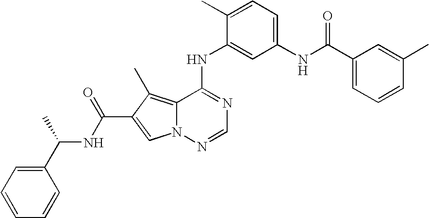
C1(NC2=NC=NN3C2=C(C)C(C(NC(C2=CC=CC=C2)C)=O)=C3)=CC(NC(C2=CC=CC(C)=C2)=O)=CC=C1C
